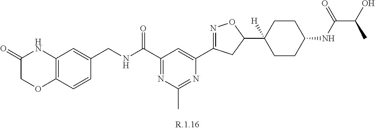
C12=C(C=CC(CNC(C3=NC(C)=NC(C4=NOC(C5([H])CCC(NC(C(C)O)=O)CC5)C4)=C3)=O)=C1)OCC(=O)N2
